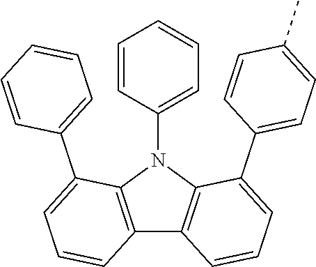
C12=C(N(C3=CC=CC=C3)C3=C1C=CC=C3C1=CC=CC=C1)C(C1=CC=C(C)C=C1)=CC=C2
